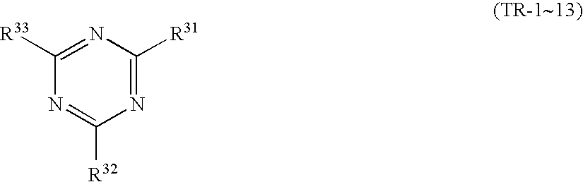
N1=C([R31])N=C([R33])N=C1[R32]
